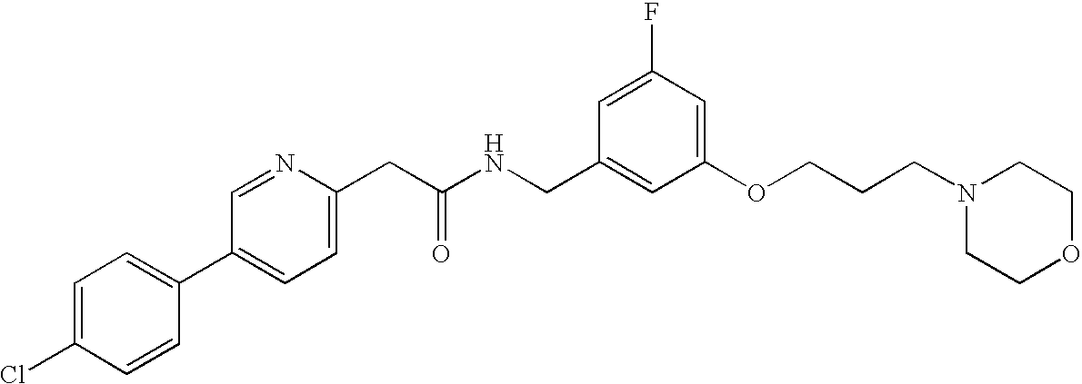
ClC1=CC=C(C2=CC=C(CC(NCC3=CC(OCCCN4CCOCC4)=CC(F)=C3)=O)N=C2)C=C1
